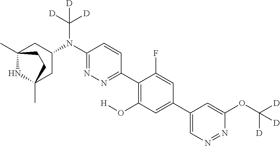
C12(C)NC(C)(CC(N(C3=NN=C(C4=C(O[H])C=C(C5=CN=NC(OC([D])([D])[D])=C5)C=C4F)C=C3)C([D])([D])[D])C1)CC2
